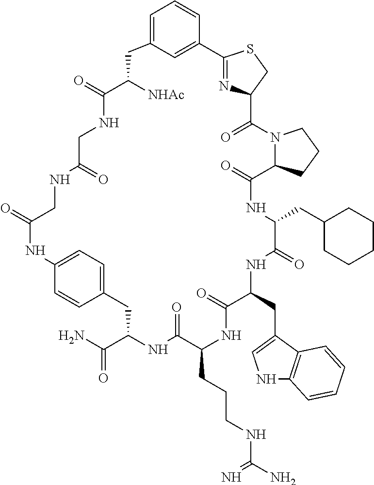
C1=C2C=C(C=C1)C1=NC(CS1)C(=O)N1C(CCC1)C(=O)NC(CC1CCCCC1)C(=O)NC(CC1=CNC3=C1C=CC=C3)C(=O)NC(CCCNC(N)=N)C(=O)NC(C(N)=O)CC1=CC=C(C=C1)NC(=O)CNC(=O)CNC(=O)C([NHAc])C2
